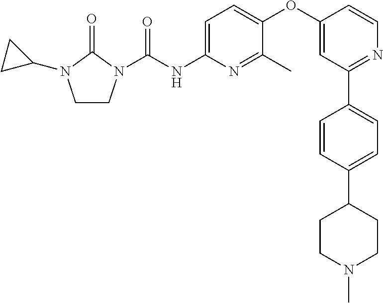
C1CN(C(NC2=CC=C(OC3=CC(C4=CC=C(C5CCN(C)CC5)C=C4)=NC=C3)C(C)=N2)=O)C(=O)N1C1CC1
